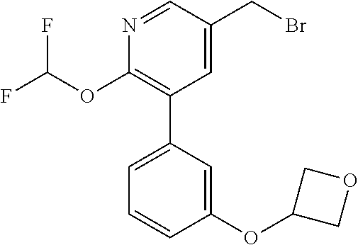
C1(OC(F)F)=C(C2=CC=CC(OC3COC3)=C2)C=C(CBr)C=N1
